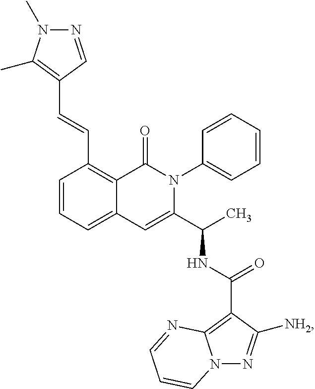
C1(C=CC2=C(C)N(C)N=C2)=C2C(=CC=C1)C=C(C(C)NC(C1=C3N(N=C1[NH2])C=CC=N3)=O)N(C1=CC=CC=C1)C2=O
